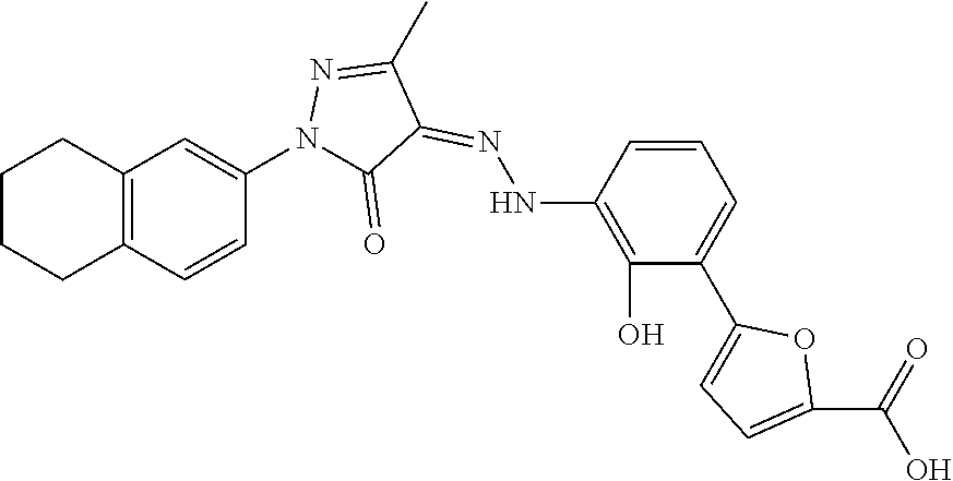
C1CCC2=C(C1)C=C(N1C(=O)C(=NNC3=C(O)C(C4=CC=C(C(=O)O)O4)=CC=C3)C(C)=N1)C=C2
